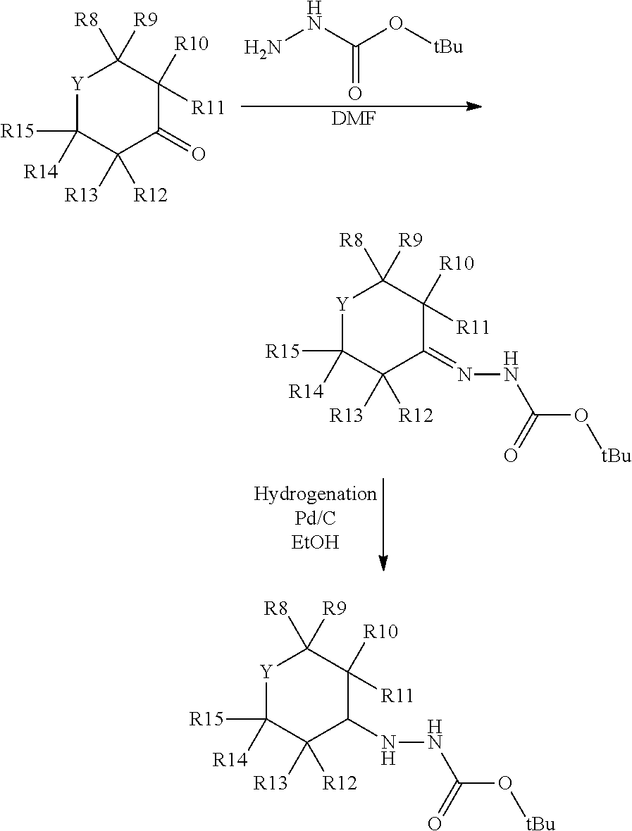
NNC(O[tBu])=O.[DMF].[Y]1C([R15])([R14])C([R13])([R12])C(=O)C([R10])([R11])C1([R8])[R9].[Y]1C([R15])([R14])C([R13])([R12])C(=NNC(O[tBu])=O)C([R10])([R11])C1([R8])[R9].[Y]1C([R15])([R14])C([R13])([R12])C(NNC(O[tBu])=O)C([R10])([R11])C1([R8])[R9]
